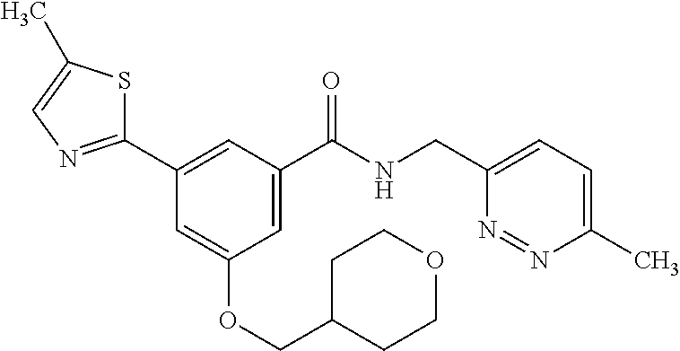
C1(C2=NC=C(C)S2)=CC(C(NCC2=CC=C(C)N=N2)=O)=CC(OCC2CCOCC2)=C1
